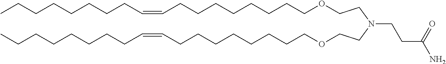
O(CCCCCCCCC=CCCCCCCCC)CCN(CCOCCCCCCCCC=CCCCCCCCC)CCC(N)=O
